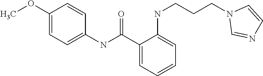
C1=C(OC)C=CC(NC(C2=CC=CC=C2NCCCN2C=NC=C2)=O)=C1
